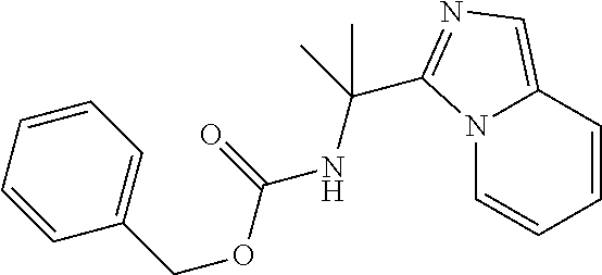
N12C=CC=CC1=CN=C2C(C)(C)NC(=O)OCC1=CC=CC=C1
